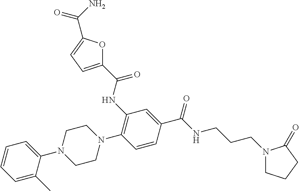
C1=C(C)C(N2CCN(C3=C(NC(C4=CC=C(C(N)=O)O4)=O)C=C(C(NCCCN4CCCC4=O)=O)C=C3)CC2)=CC=C1
